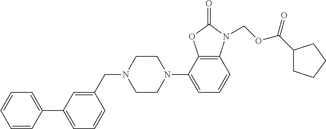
C12=C(C(N3CCN(CC4=CC(C5=CC=CC=C5)=CC=C4)CC3)=CC=C1)OC(=O)N2COC(C1CCCC1)=O
